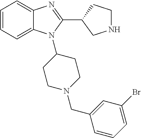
C1=CC=C2C(=C1)N=C(C1CNCC1)N2C1CCN(CC2=CC(Br)=CC=C2)CC1
